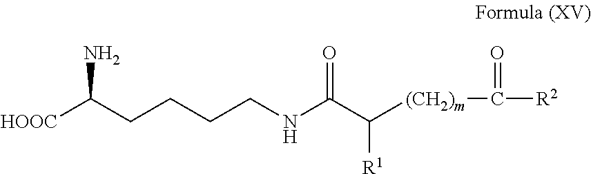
[HOOC]C(CCCCNC(C([(CH2)m]C([R2])=O)[R1])=O)N
